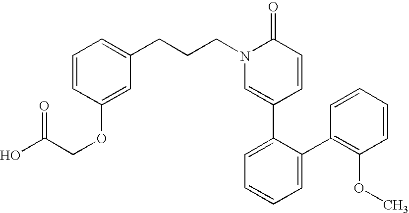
C(CN1C=C(C2=CC=CC=C2C2=C(OC)C=CC=C2)C=CC1=O)CC1=CC=CC(OCC(O)=O)=C1
